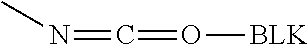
CN=C=O[BLK]
